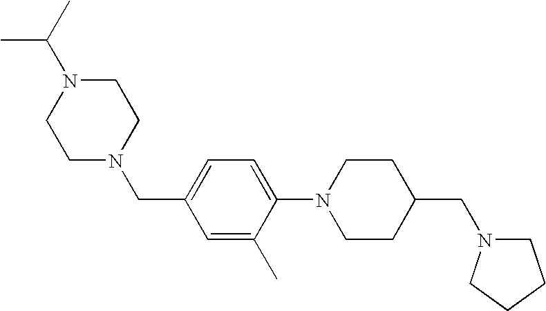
C1(N2CCC(CN3CCCC3)CC2)=CC=C(CN2CCN(C(C)C)CC2)C=C1C
